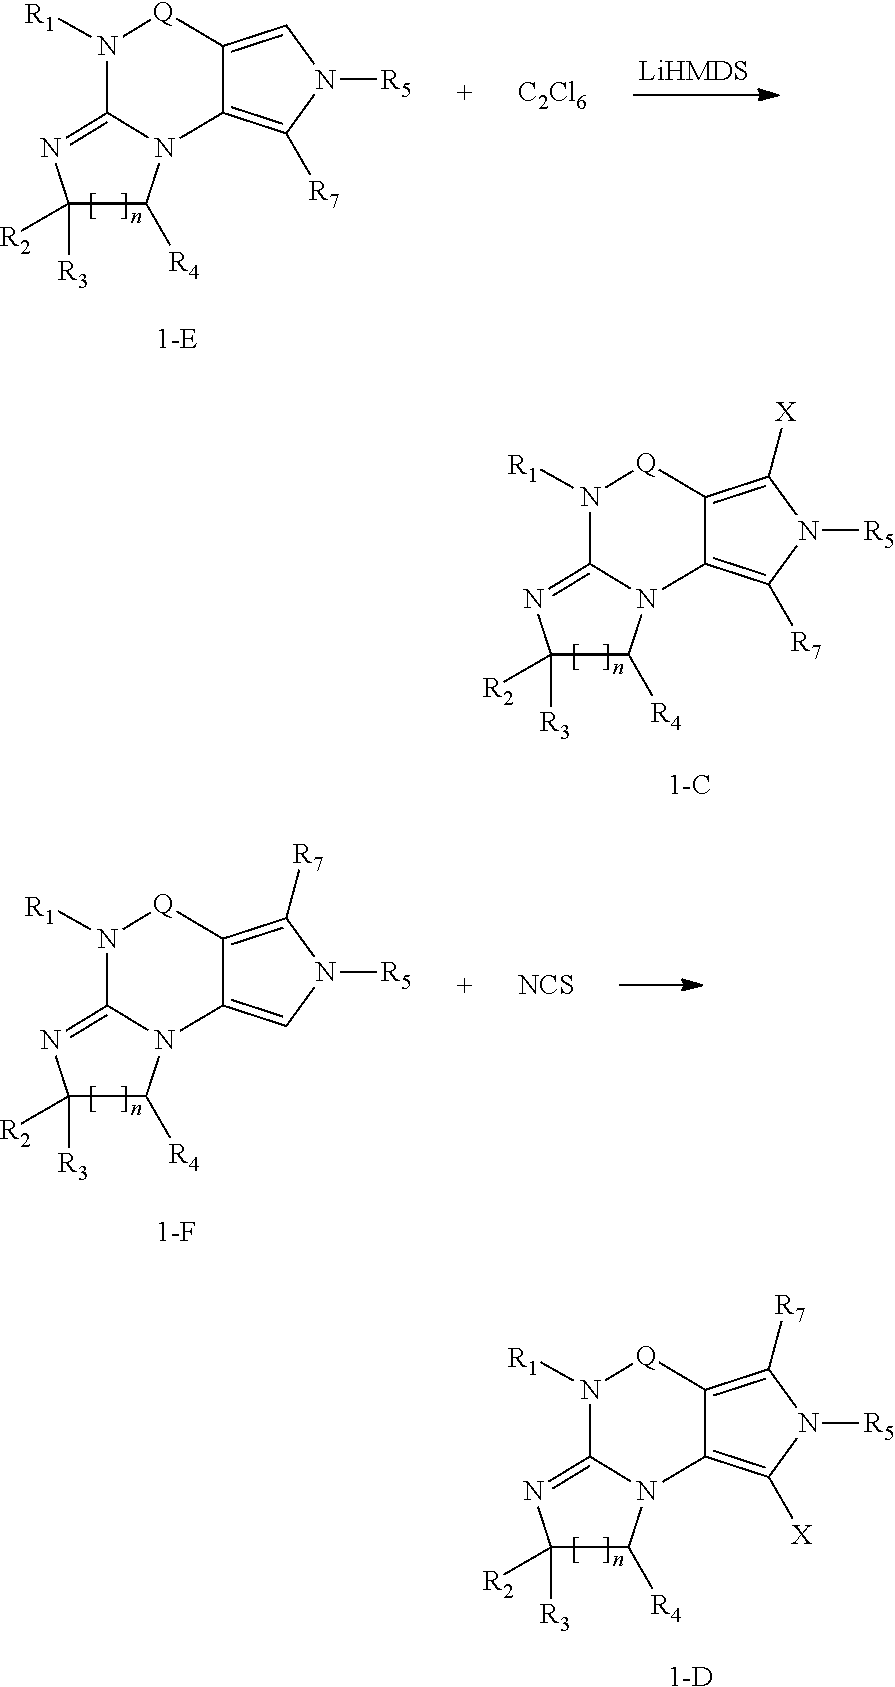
C1([R3])([R2])C([R4])N2C(=N1)N([R1])[Q]C1=C([X])N([R5])C([R7])=C21.[1-C].C1([R3])([R2])C([R4])N2C(=N1)N([R1])[Q]C1=C([R7])N([R5])C([X])=C21.[1-D].C1([R3])([R2])C([R4])N2C(=N1)N([R1])[Q]C1=C([R7])N([R5])C=C21.[NCS].C1([R3])([R2])C([R4])N2C(=N1)N([R1])[Q]C1=CN([R5])C([R7])=C21.[C2Cl6]
